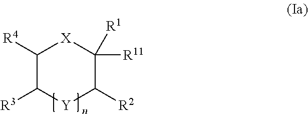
C1([R4])C([R3])[Y]C([R2])C([R11])([R1])[X]1
